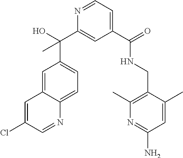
C1(C(=O)NCC2=C(C)N=C(N)C=C2C)=CC=NC(C(C2=CC=C3C(=C2)C=C(Cl)C=N3)(O)C)=C1
